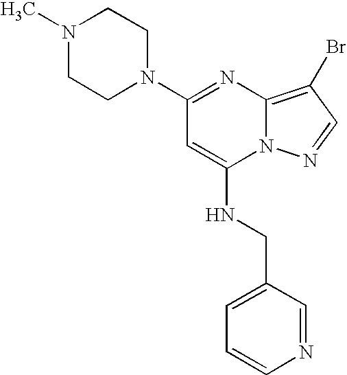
N1(C2=NC3=C(Br)C=NN3C(NCC3=CC=CN=C3)=C2)CCN(C)CC1
